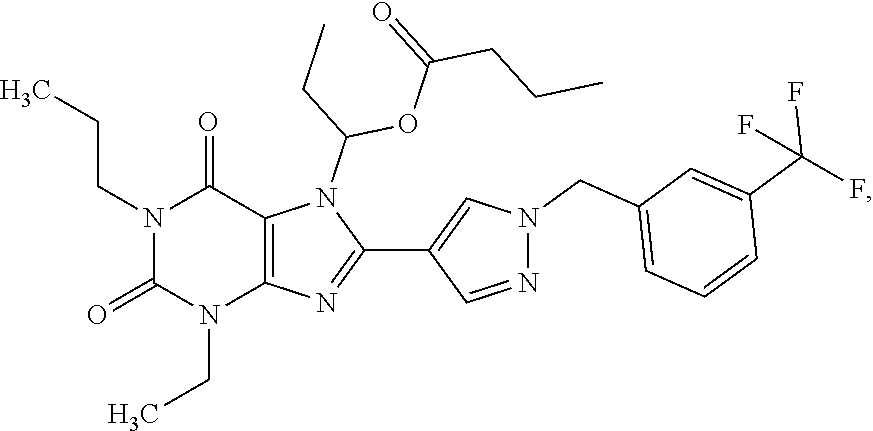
N1(CCC)C(=O)N(CC)C2=C(C1=O)N(C(OC(CCC)=O)CC)C(C1=CN(CC3=CC=CC(C(F)(F)F)=C3)N=C1)=N2
